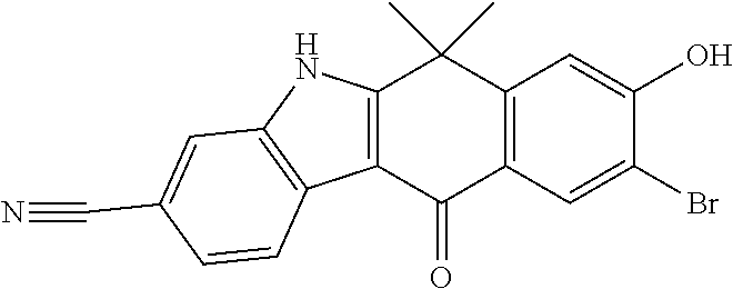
C12=C(C=C(Br)C(O)=C1)C(=O)C1=C(C2(C)C)NC2=C1C=CC(C#N)=C2
